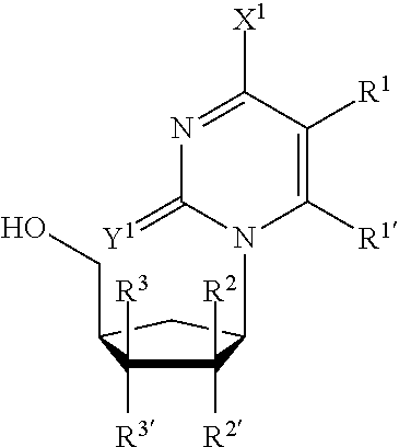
C1([R2])([R2])C([R3])([R3])C(CO)CC1N1C([R1])=C([R1])C([X1])=NC1=[Y1]
